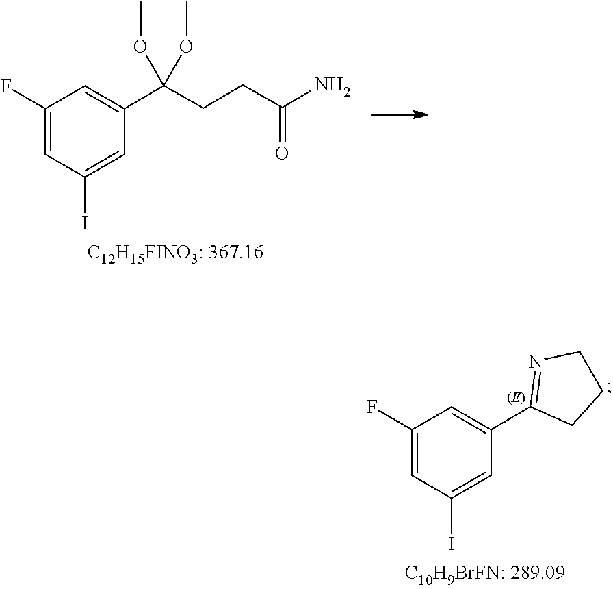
C1(F)=CC(I)=CC(C(CCC(N)=O)(OC)OC)=C1.C1(F)=CC(I)=CC(C2=NCCC2)=C1
